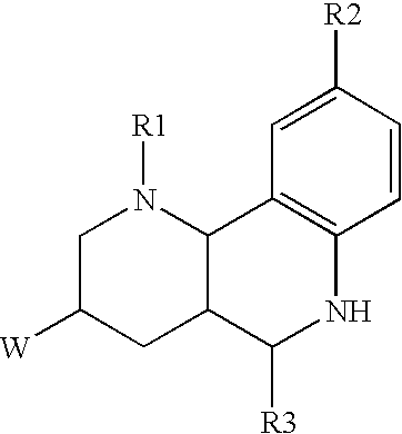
C1C([W])CC2C(N1[R1])C1=C(NC2[R3])C=CC([R2])=C1
